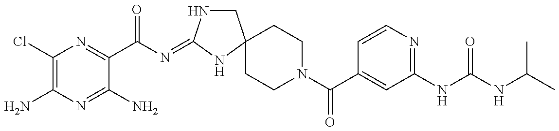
C1(Cl)=C(N)N=C(N)C(C(=O)N=C2NCC3(N2)CCN(C(=O)C2=CC(NC(=O)NC(C)C)=NC=C2)CC3)=N1
